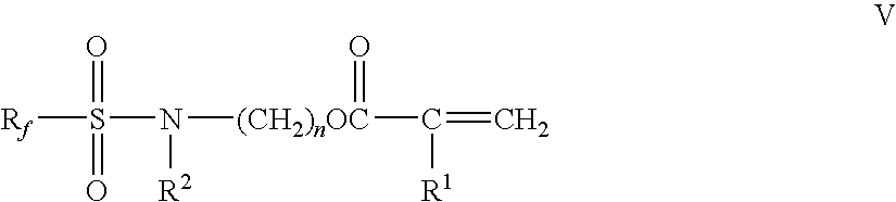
[Rf]S(N([(CH2)nOC](C(=C)[R1])=O)[R2])(=O)=O
